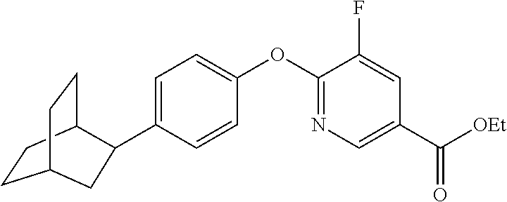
C1=C(C2C3CCC(CC3)C2)C=CC(OC2=NC=C(C([OEt])=O)C=C2F)=C1
